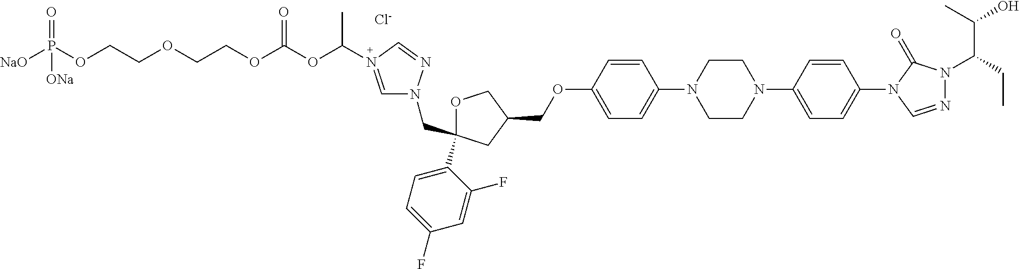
[Cl-].C(C1(C2=CC=C(F)C=C2F)OCC(COC2=CC=C(N3CCN(C4=CC=C(N5C=NN(C(CC)C(O)C)C5=O)C=C4)CC3)C=C2)C1)N1C=N(C(OC(OCCOCCOP([NaO])([ONa])=O)=O)C)C=N1
